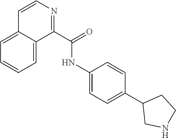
C1=CN=C(C(NC2=CC=C(C3CNCC3)C=C2)=O)C2=CC=CC=C12
